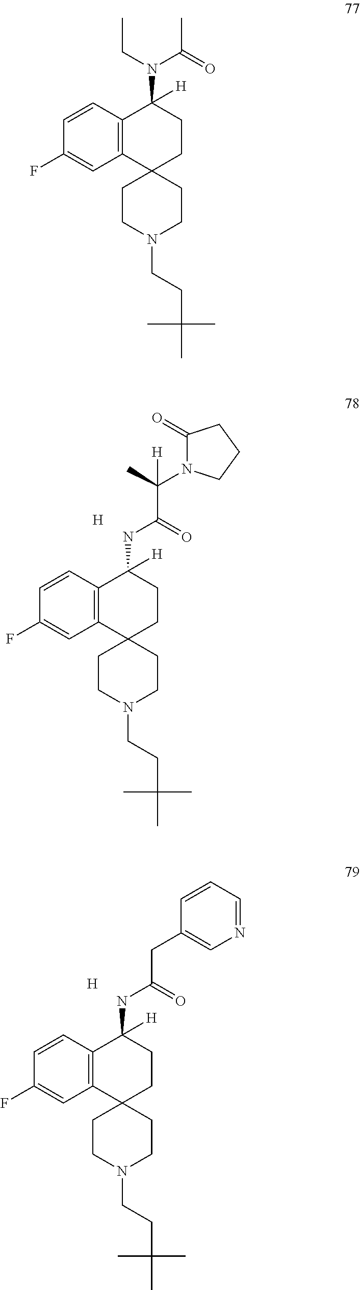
C12=C(C=CC(F)=C1)C([H])(N(C(C)=O)CC)CCC21CCN(CCC(C)(C)C)CC1.C12=C(C=CC(F)=C1)C([H])(NC(C(C)(N1C(=O)CCC1)[H])=O)CCC21CCN(CCC(C)(C)C)CC1.[H].C12=C(C=CC(F)=C1)C([H])(NC(CC1=CN=CC=C1)=O)CCC21CCN(CCC(C)(C)C)CC1.[H]
